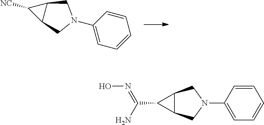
C1([NC])C2C1CN(C1=CC=CC=C1)C2.C1(C(N)=NO)C2C1CN(C1=CC=CC=C1)C2
